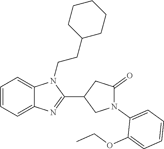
C1=CC=C2C(=C1)N=C(C1CN(C3=CC=CC=C3OCC)C(=O)C1)N2CCC1CCCCC1
